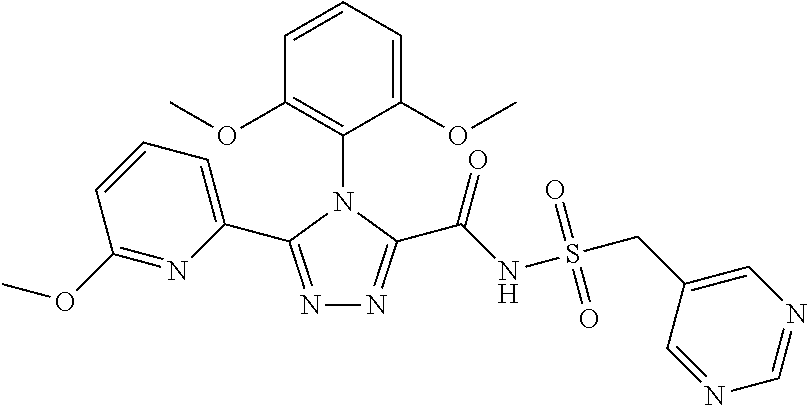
N1=C(C2=CC=CC(OC)=N2)N(C2=C(OC)C=CC=C2OC)C(C(=O)NS(=O)(=O)CC2=CN=CN=C2)=N1
